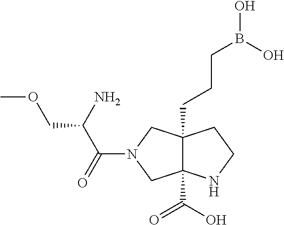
C12(C(O)=O)C(CCCB(O)O)(CN(C(C(N)COC)=O)C1)CCN2
